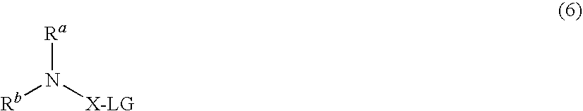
[Ra]N([X-LG])[Rb]
